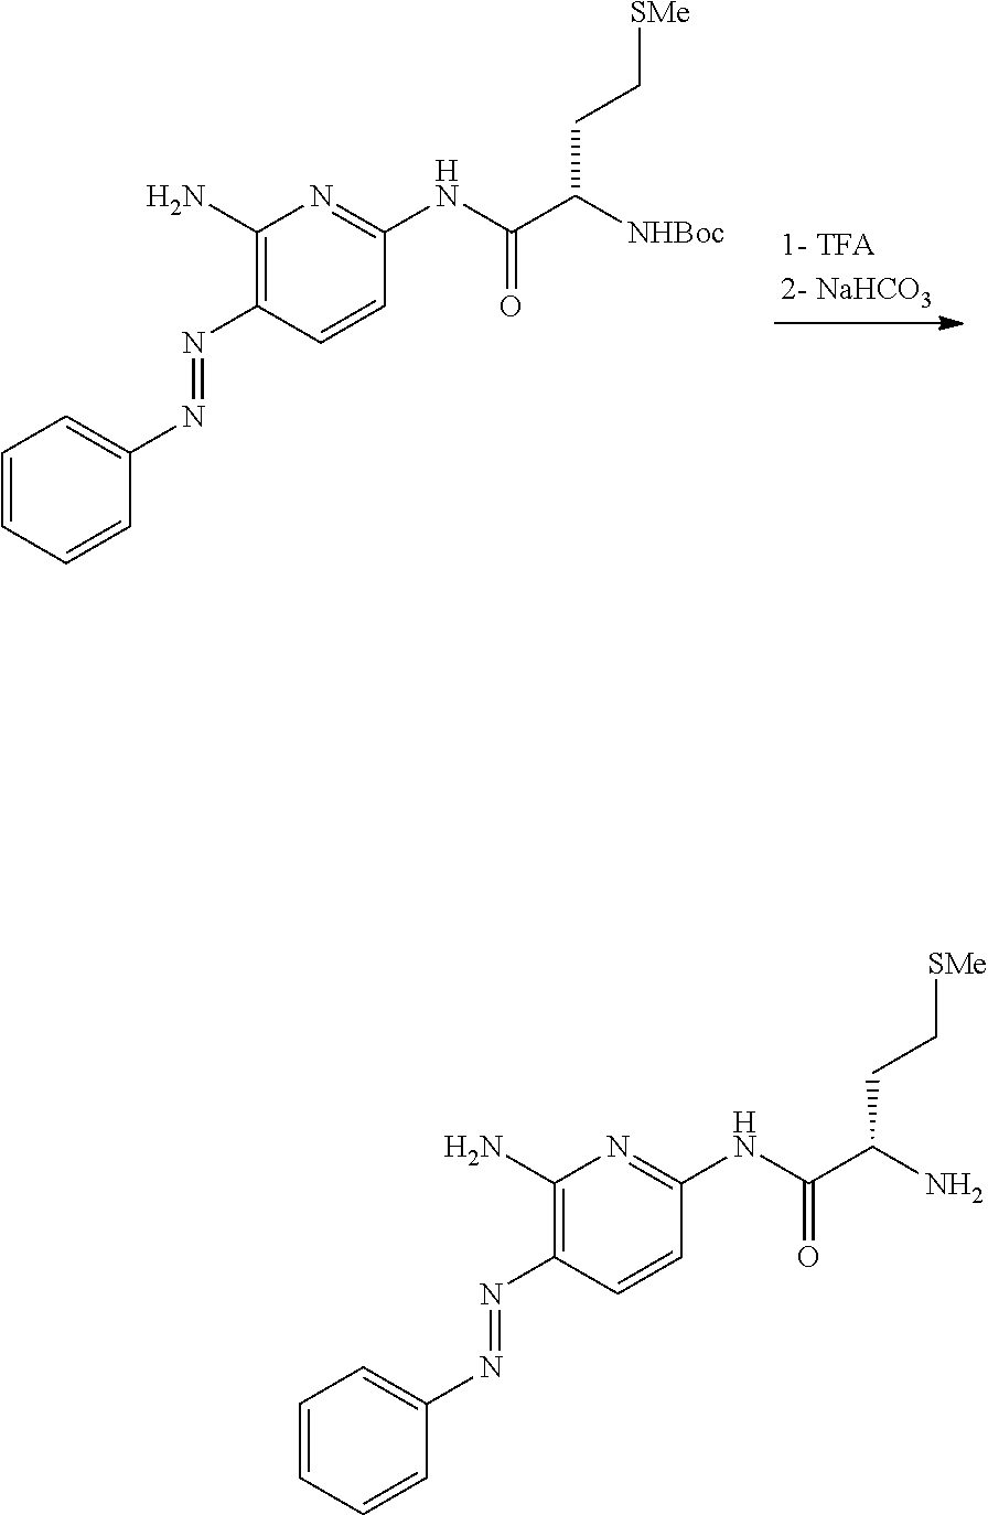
C1=CC=CC(N=NC2=C(N)N=C(NC(C(N)CC[SMe])=O)C=C2)=C1.C1=CC=CC(N=NC2=C(N)N=C(NC(C([NHBoc])CC[SMe])=O)C=C2)=C1
